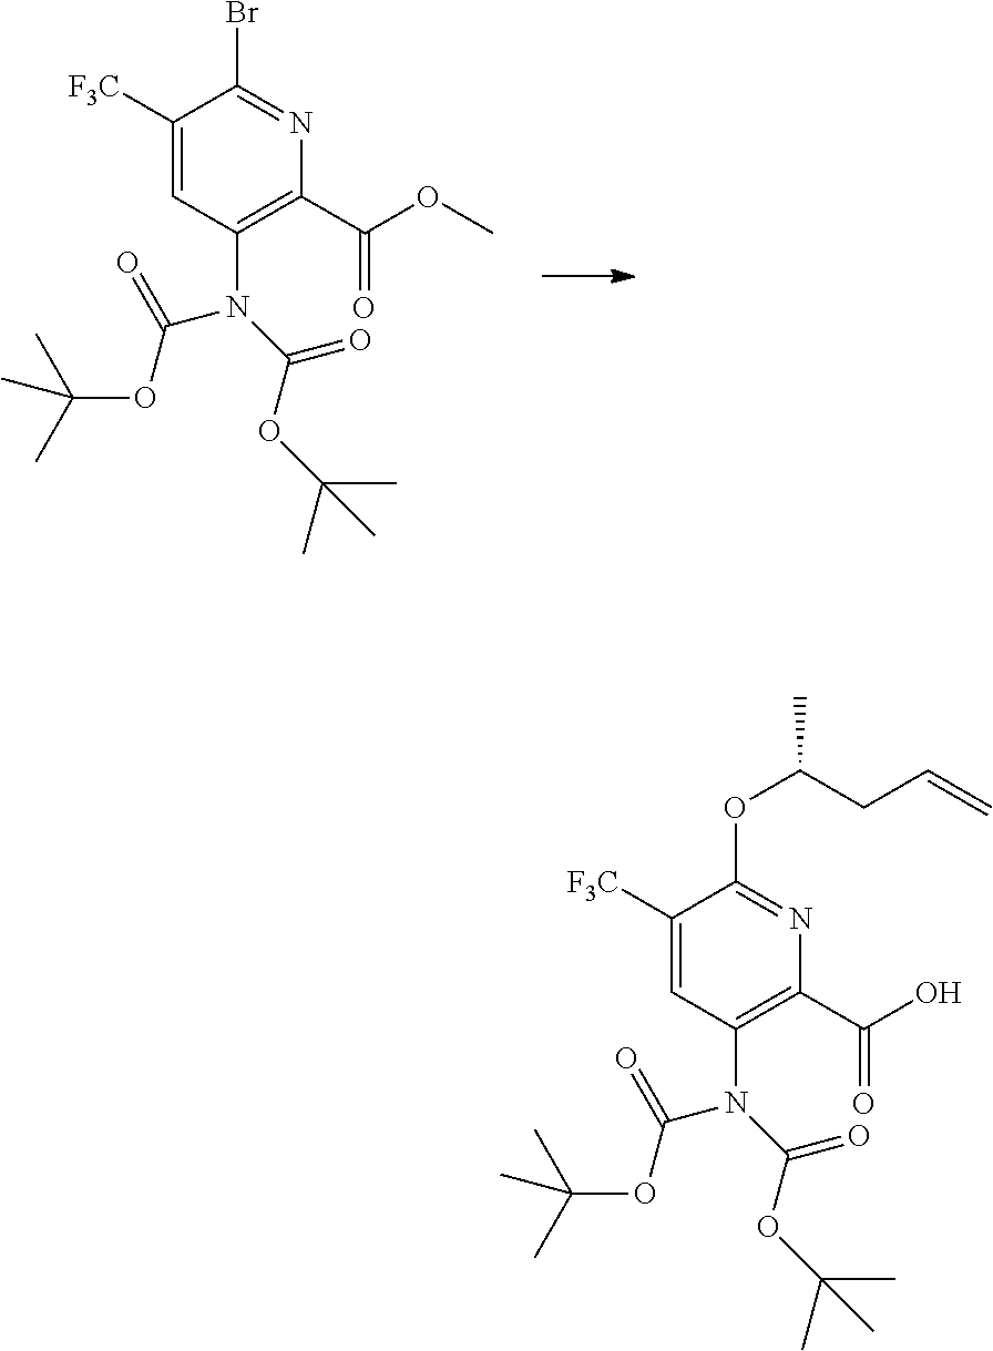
C(C1=C(N(C(OC(C)(C)C)=O)C(OC(C)(C)C)=O)C=C([F3C])C(OC(C)CC=C)=N1)(O)=O.C(C1=C(N(C(OC(C)(C)C)=O)C(OC(C)(C)C)=O)C=C([F3C])C(Br)=N1)(OC)=O
